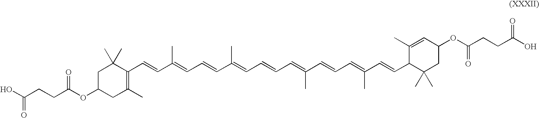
OC(CCC(OC1CC(C)=C(C=CC(=CC=CC(=CC=CC=C(C=CC=C(C=CC2C(C)(C)CC(OC(CCC(O)=O)=O)C=C2C)C)C)C)C)C(C)(C)C1)=O)=O
